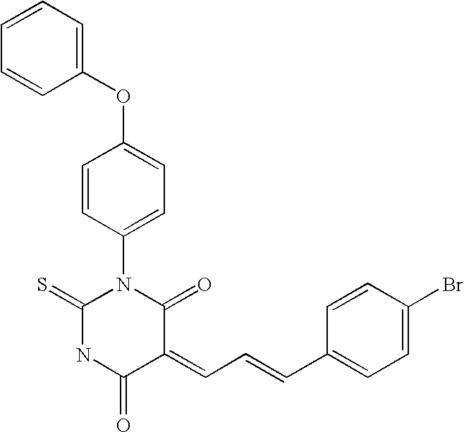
C1(OC2=CC=C(N3C(=S)NC(=O)C(=CC=CC4=CC=C(Br)C=C4)C3=O)C=C2)=CC=CC=C1
